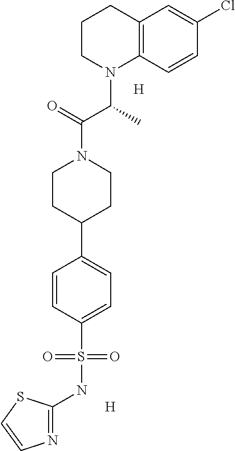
C12=C(C=CC(Cl)=C1)N(C(C(N1CCC(C3=CC=C(S(NC4=NC=CS4)(=O)=O)C=C3)CC1)=O)C)CCC2.[H].[H]
